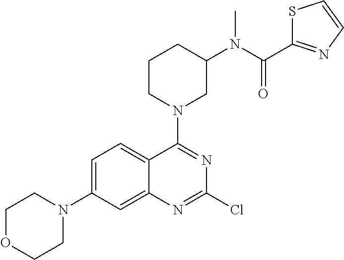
C1OCCN(C2=CC=C3C(=C2)N=C(Cl)N=C3N2CC(N(C(C3=NC=CS3)=O)C)CCC2)C1
